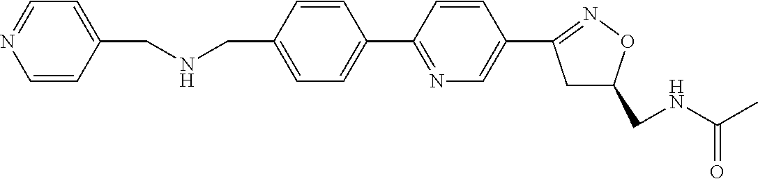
C(C1=CC=C(C2=NC=C(C3=NOC(CNC(C)=O)C3)C=C2)C=C1)NCC1=CC=NC=C1
